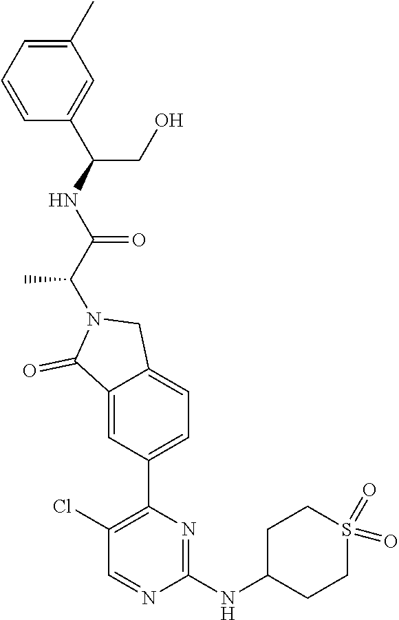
C1=CC=C(C)C=C1C(NC(C(N1C(=O)C2=CC(C3=C(Cl)C=NC(NC4CCS(=O)(=O)CC4)=N3)=CC=C2C1)C)=O)CO
